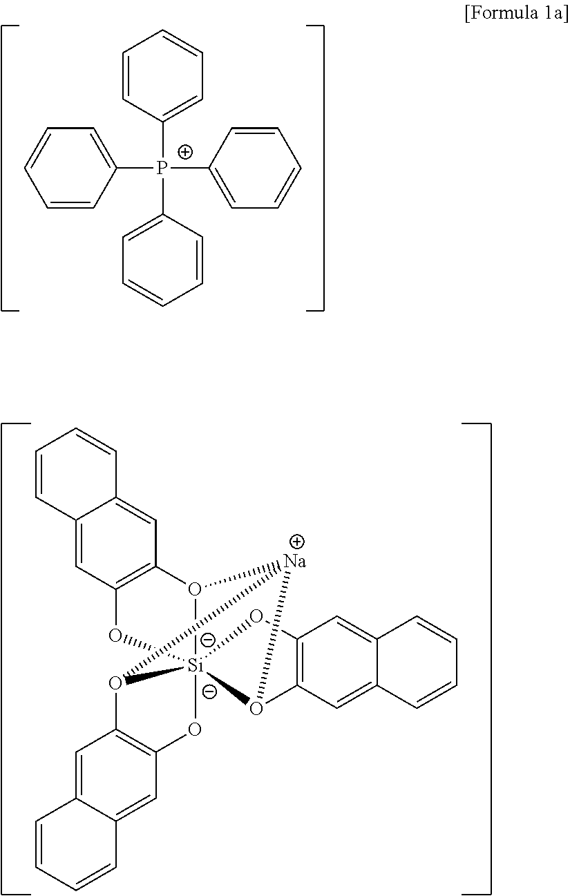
C1=CC([P+](C2=CC=CC=C2)(C2=CC=CC=C2)C2=CC=CC=C2)=CC=C1.C1=C2C(=CC3=C1O[Si]1456O3[Na](O1C1=C(C=C3C(=C1)C=CC=C3)O4)O5C1=C(C=C3C(=C1)C=CC=C3)O6)C=CC=C2
